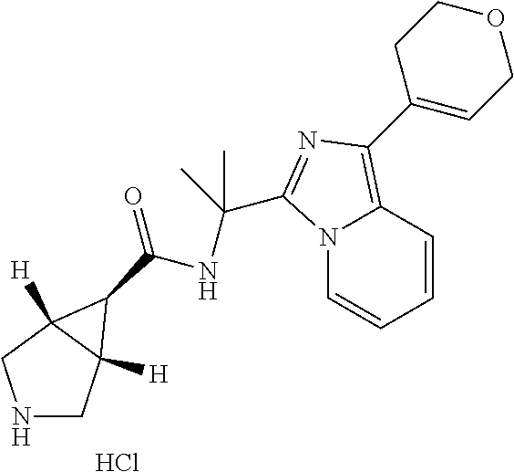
Cl.N1CC2([H])C([H])(C1)C2C(=O)NC(C1=NC(C2=CCOCC2)=C2N1C=CC=C2)(C)C
